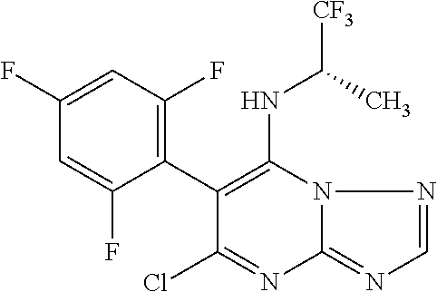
C1(C2=C(NC(C)[CF3])N3C(=NC=N3)N=C2Cl)=C(F)C=C(F)C=C1F
